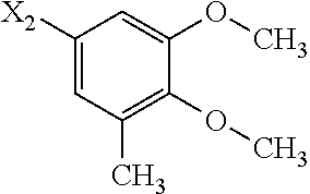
[X2]C1=CC(C)=C(OC)C(OC)=C1
